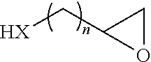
[HX]CC1OC1
